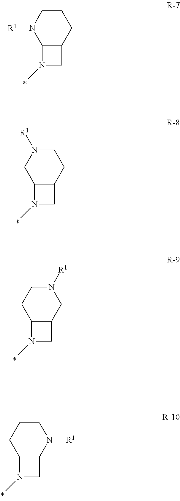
C1CN([R1])C2C(C1)CN2C.C1N([R1])CC2C(C1)CN2C.N1([R1])CCC2C(C1)CN2C.C1CCC2C(N1[R1])CN2C
